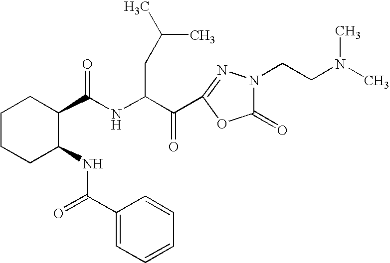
C1CCC(NC(=O)C2=CC=CC=C2)C(C(NC(C(=O)C2=NN(CCN(C)C)C(=O)O2)CC(C)C)=O)C1
